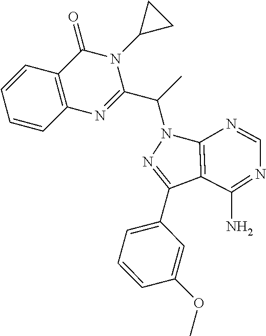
C1=CC2=C(C=C1)C(=O)N(C1CC1)C(C(C)N1N=C(C3=CC=CC(OC)=C3)C3=C1N=CN=C3N)=N2
